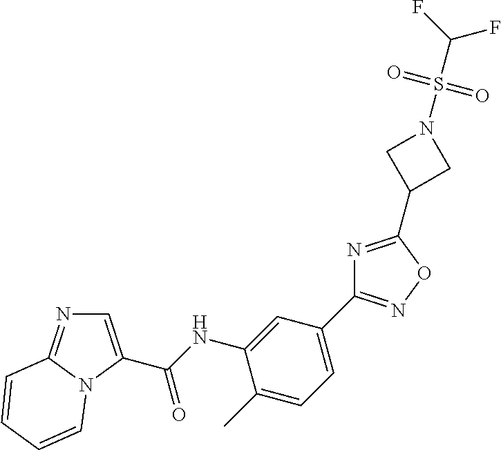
C1=C(C(NC2=CC(C3=NOC(C4CN(S(C(F)F)(=O)=O)C4)=N3)=CC=C2C)=O)N2C(=N1)C=CC=C2
